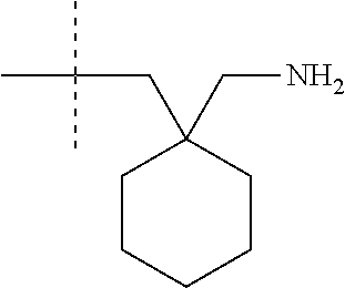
C1CCCCC1(CC(C)(C)C)CN
